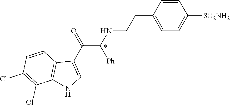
C1=CC(CCNC(C(C2=CNC3=C2C=CC(Cl)=C3Cl)=O)[Ph])=CC=C1[SO2NH2]
